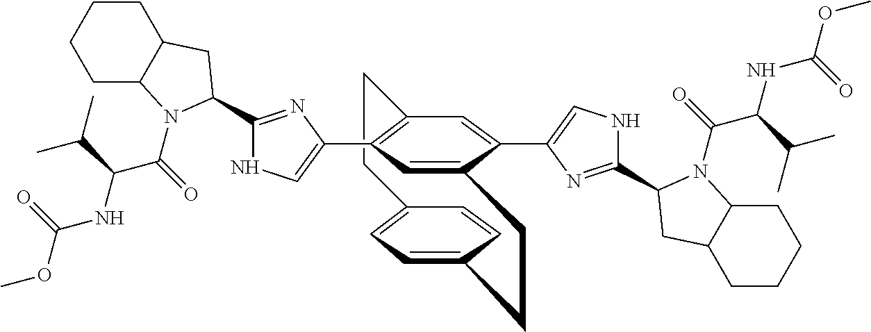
C12=CC=C(C=C1)CCC1=CC(C3=CNC(C4N(C(=O)C(NC(OC)=O)C(C)C)C5CCCCC5C4)=N3)=C(C=C1C1=CNC(C3N(C(=O)C(NC(OC)=O)C(C)C)C4CCCCC4C3)=N1)CC2
